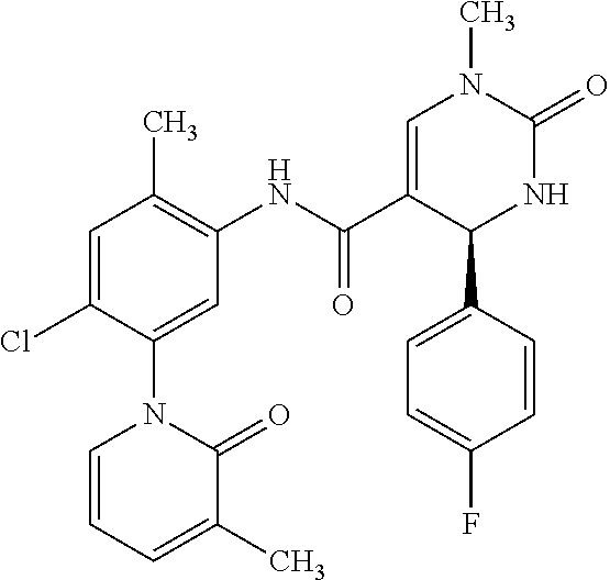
C1(Cl)=CC(C)=C(NC(C2=CN(C)C(=O)NC2C2=CC=C(F)C=C2)=O)C=C1N1C=CC=C(C)C1=O
